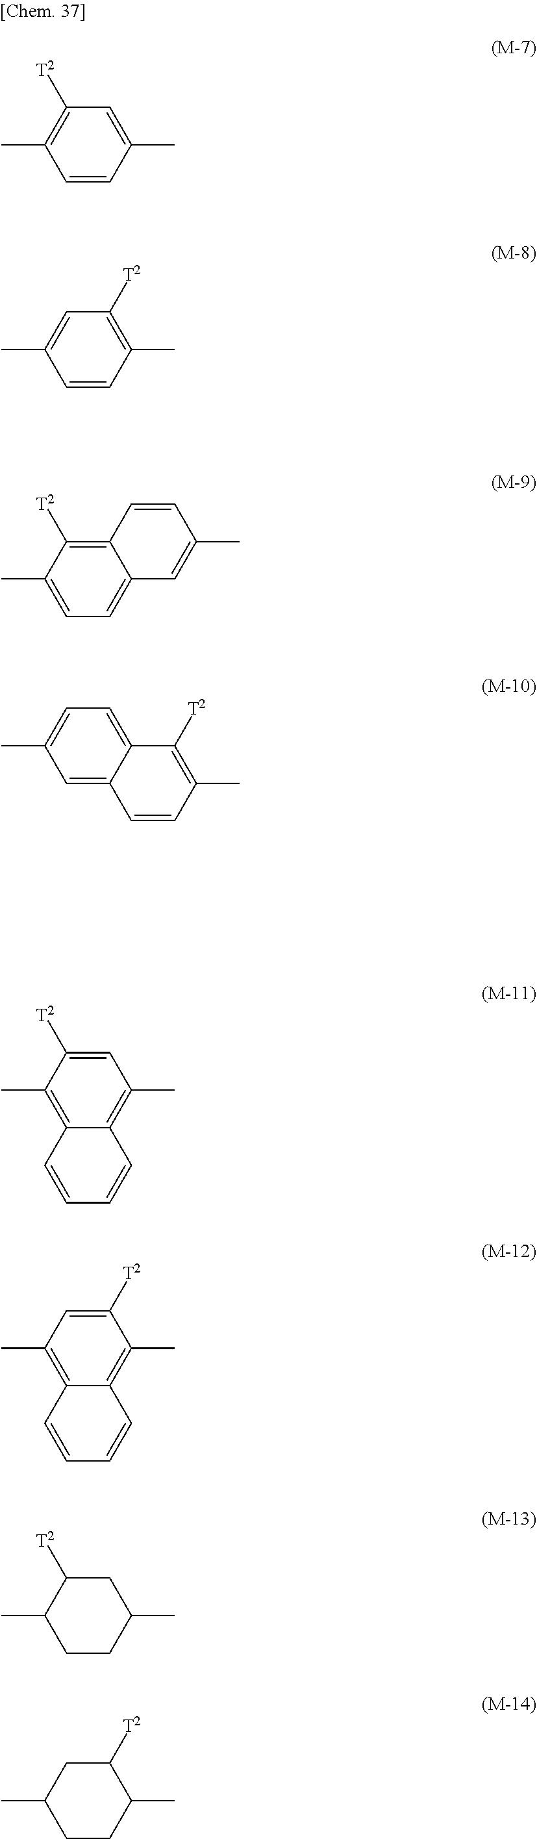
C1([T2])=C(C)C=CC(C)=C1.C1=C(C)C=CC(C)=C1[T2].C1([T2])=C2C(=CC=C1C)C=C(C)C=C2.C1=C(C)C=C2C(=C1)C([T2])=C(C)C=C2.C1(C)=C2C(=C(C)C=C1[T2])C=CC=C2.C1(C)=C2C(=C(C)C([T2])=C1)C=CC=C2.C1(C)CCC(C)CC1[T2].C1(C)CCC(C)C([T2])C1
